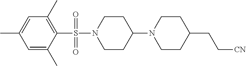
C1=C(C)C=C(C)C(S(N2CCC(N3CCC(CC[CN])CC3)CC2)(=O)=O)=C1C
